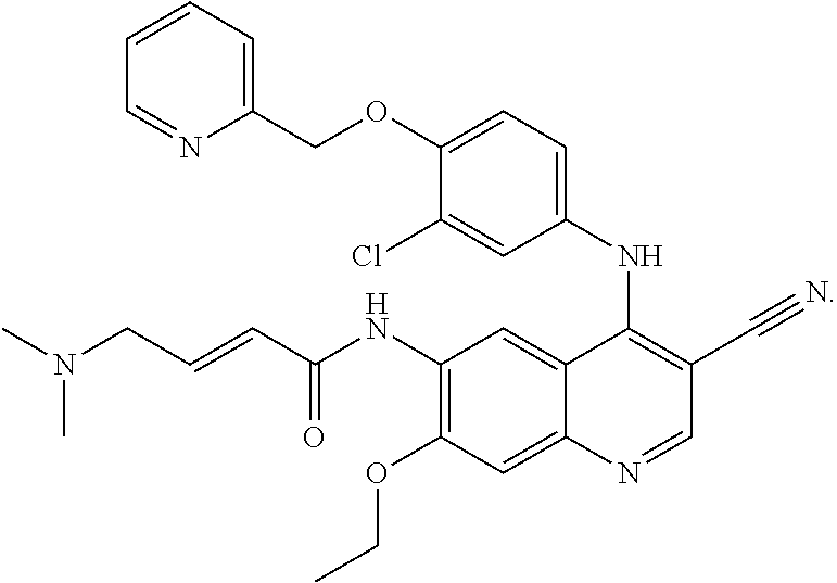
CN(CC=CC(NC1=C(OCC)C=C2C(=C1)C(NC1=CC=C(OCC3=CC=CC=N3)C(Cl)=C1)=C(C#N)C=N2)=O)C
